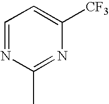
C1=NC(C)=NC([CF3])=C1
